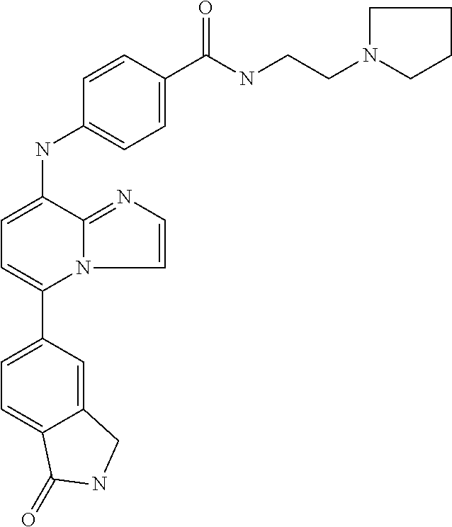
C12=CC(C3=CC=C(NC4=CC=C(C(NCCN5CCCC5)=O)C=C4)C4=NC=CN34)=CC=C1C(=O)NC2
